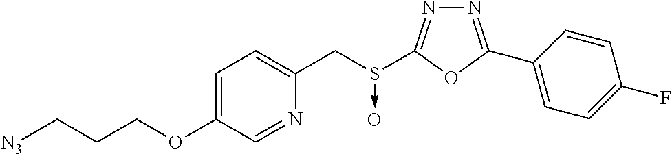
N1=C(C2=CC=C(F)C=C2)OC(S(CC2=CC=C(OCCC[N3])C=N2)->O)=N1
